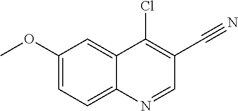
C12=CC(OC)=CC=C1N=CC(C#N)=C2Cl
